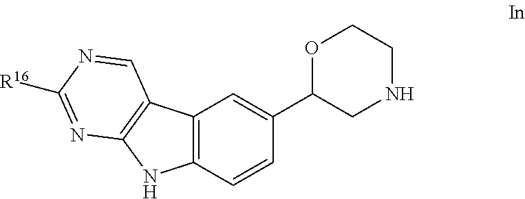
C12=C(C=CC(C3CNCCO3)=C1)NC1=C2C=NC([R16])=N1
